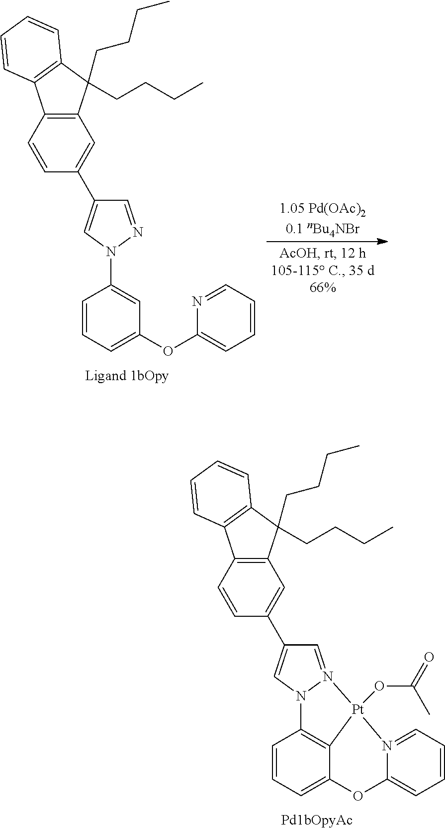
C1=NN(C2=CC(OC3=CC=CC=N3)=CC=C2)C=C1C1=CC2=C(C=C1)C1=C(C2(CCCC)CCCC)C=CC=C1.C1=N2N(C=C1C1=CC3=C(C=C1)C1=C(C3(CCCC)CCCC)C=CC=C1)C1=C3C(=CC=C1)OC1=CC=CC=N1[Pt]23OC(=O)C
